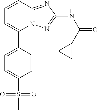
C1=C(C2=CC=CC3=NC(NC(=O)C4CC4)=NN23)C=CC(S(=O)(=O)C)=C1
